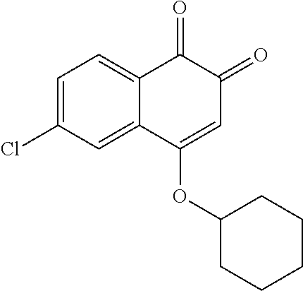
C1=C(Cl)C=C2C(=C1)C(=O)C(=O)C=C2OC1CCCCC1
